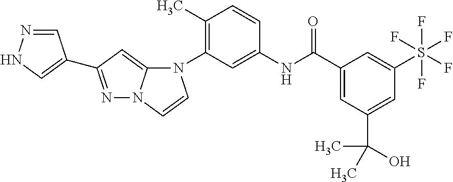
C1=C(C(NC2=CC(N3C4=CC(C5=CNN=C5)=NN4C=C3)=C(C)C=C2)=O)C=C(S(F)(F)(F)(F)F)C=C1C(C)(C)O
